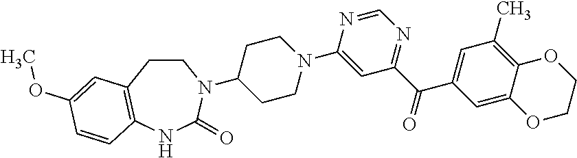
C1CC(N2CCC3=C(NC2=O)C=CC(OC)=C3)CCN1C1=CC(C(C2=CC(C)=C3C(=C2)OCCO3)=O)=NC=N1
